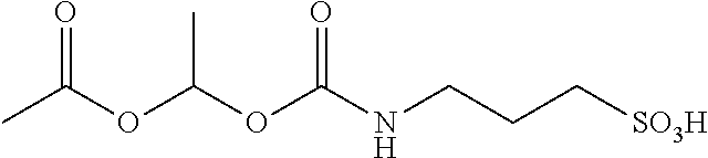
CC(OC(OC(NCCC[SO3H])=O)C)=O
